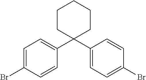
C1=CC(Br)=CC=C1C1(C2=CC=C(Br)C=C2)CCCCC1
